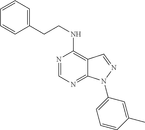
C1(CCNC2=C3C(=NC=N2)N(C2=CC=CC(C)=C2)N=C3)=CC=CC=C1
